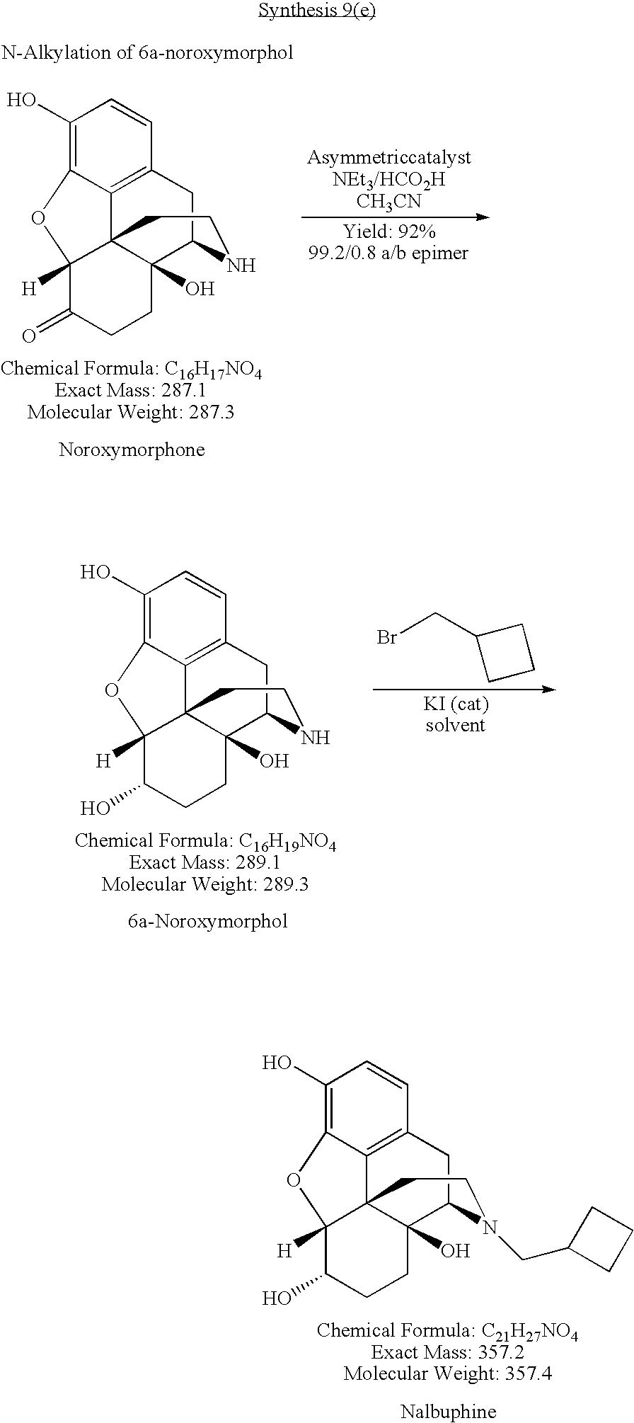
C1(O)=C2C3=C(C=C1)CC1C4(O)C3(C([H])(C(O)CC4)O2)CCN1CC1CCC1.C1(O)=C2C3=C(C=C1)CC1C4(O)C3(C([H])(C(O)CC4)O2)CCN1.BrCC1CCC1.C1(O)=C2C3=C(C=C1)CC1C4(O)C3(C([H])(C(=O)CC4)O2)CCN1
